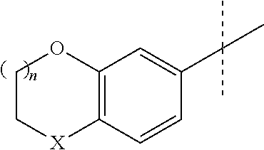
C12=C(C=CC(C(C)(C)C)=C1)[X]CCO2
